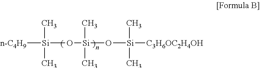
[n-C4H9][Si](C)(C)O[Si](C)(C)O[Si](C)(C)[C3H6OC2H4OH]
